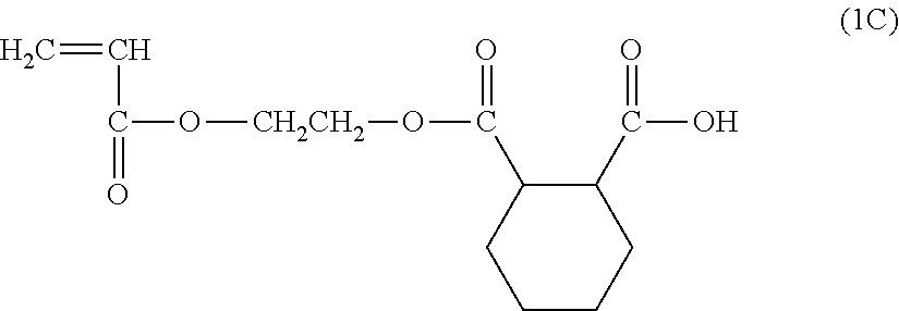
C=CC(=O)O[CH2CH2]OC(C1CCCCC1C(O)=O)=O
